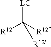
[LG]C([R12])([R12])[R12]
